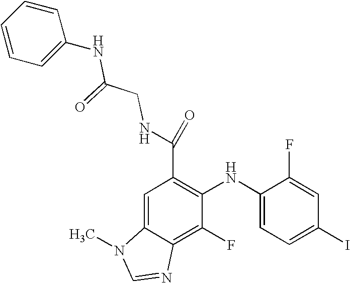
C(C1=C(NC2=CC=C(I)C=C2F)C(F)=C2C(=C1)N(C)C=N2)(=O)NCC(=O)NC1=CC=CC=C1
